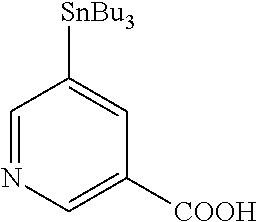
C1=NC=C([COOH])C=C1[SnBu3]
